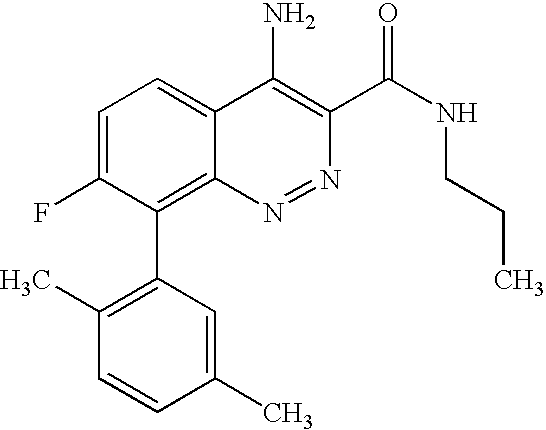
C1=C(F)C(C2=C(C)C=CC(C)=C2)=C2C(=C1)C(N)=C(C(NCCC)=O)N=N2
